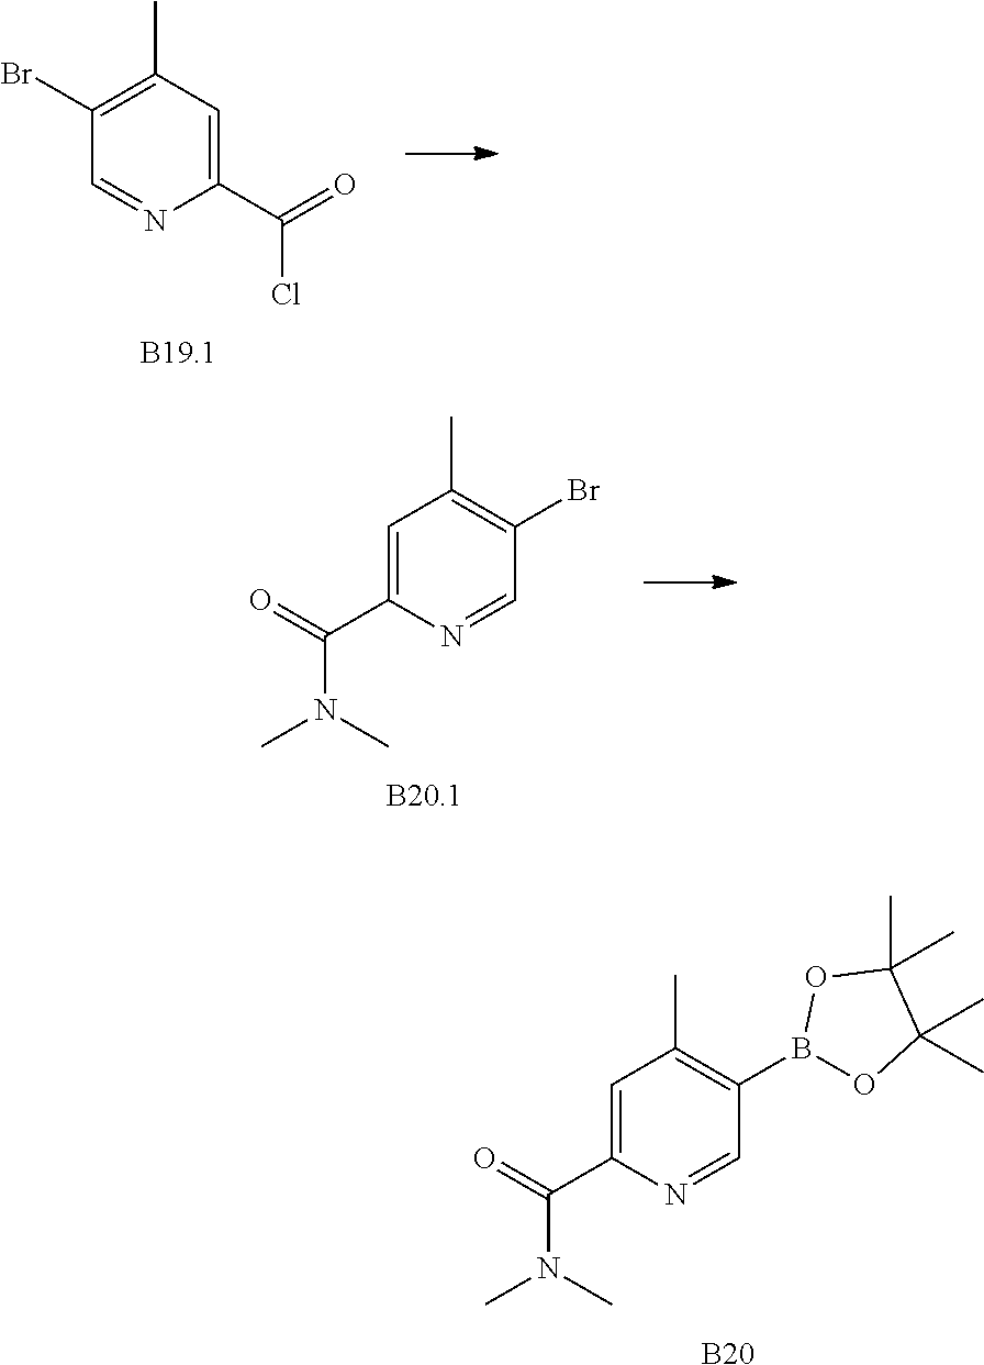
N1=CC(B2OC(C)(C)C(C)(C)O2)=C(C)C=C1C(=O)N(C)C.[B20].N1=CC(Br)=C(C)C=C1C(=O)N(C)C.N1=CC(Br)=C(C)C=C1C(=O)Cl
